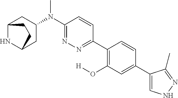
C12NC(CC(N(C3=NN=C(C4=C(O[H])C=C(C5=CNN=C5C)C=C4)C=C3)C)C1)CC2
